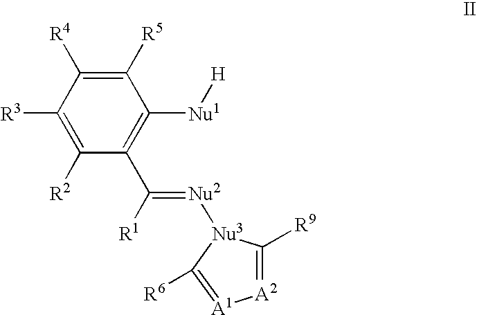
C1([R3])=C([R2])C(C(=[Nu2][Nu3]2C([R9])=[A2][A1]=C2[R6])[R1])=C([Nu1][H])C([R5])=C1[R4]
